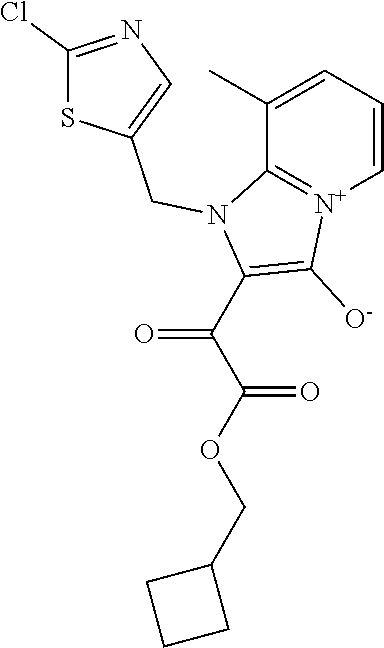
C1=CC=C(C)C2=[N+]1C([O-])=C(C(C(OCC1CCC1)=O)=O)N2CC1=CN=C(Cl)S1
